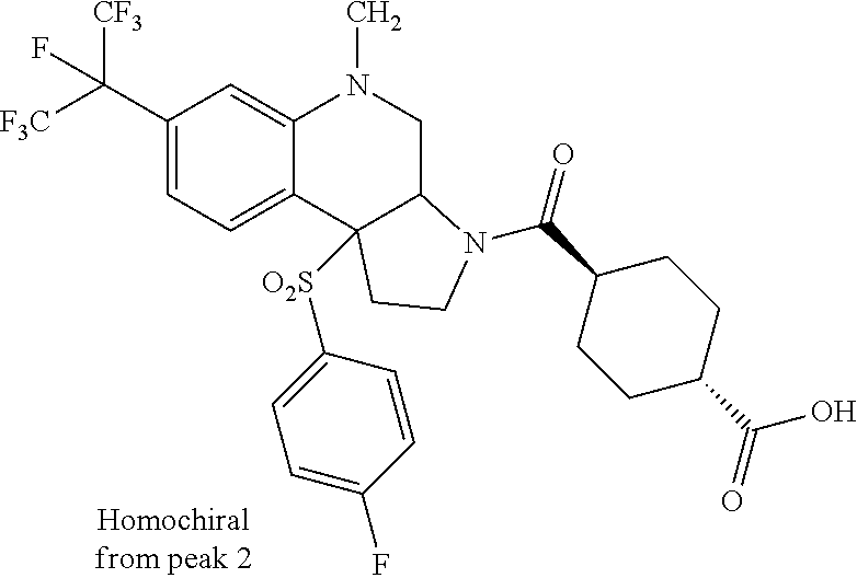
C1(C([F3C])([CF3])F)=CC=C2C(=C1)N(C)CC1C2([O2S]C2=CC=C(F)C=C2)CCN1C(C1CCC(C(=O)O)CC1)=O
